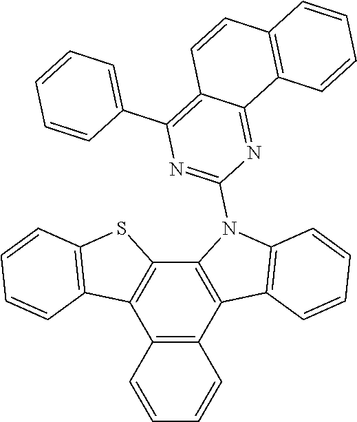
C12=C(C3=C(C4=C1C1=C(S4)C=CC=C1)N(C1=NC(C4=CC=CC=C4)=C4C(=N1)C1=C(C=C4)C=CC=C1)C1=C3C=CC=C1)C=CC=C2
